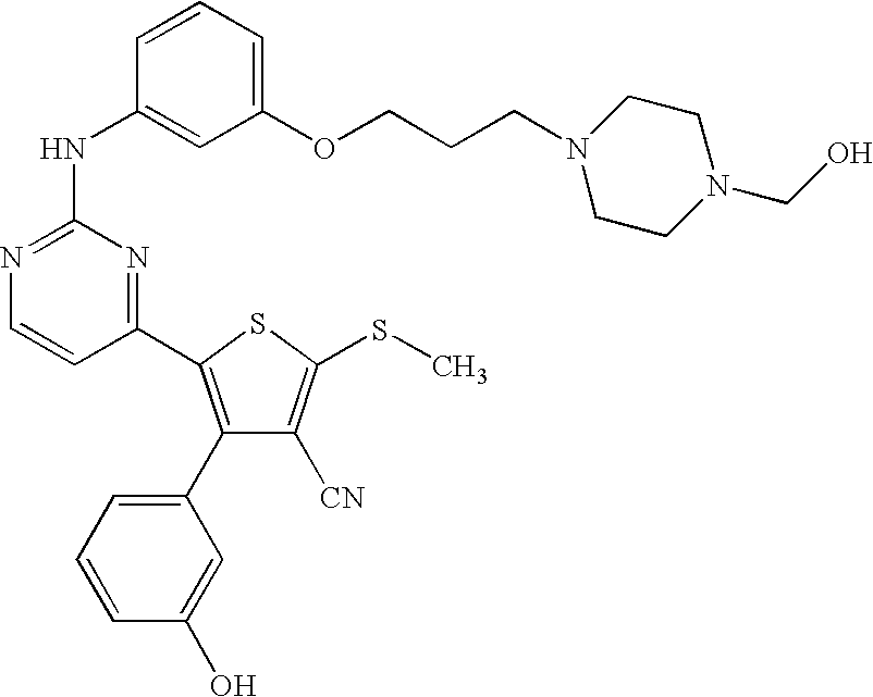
C1(C2=C(C3=CC=CC(O)=C3)C([CN])=C(SC)S2)=NC(NC2=CC(OCCCN3CCN(CO)CC3)=CC=C2)=NC=C1
